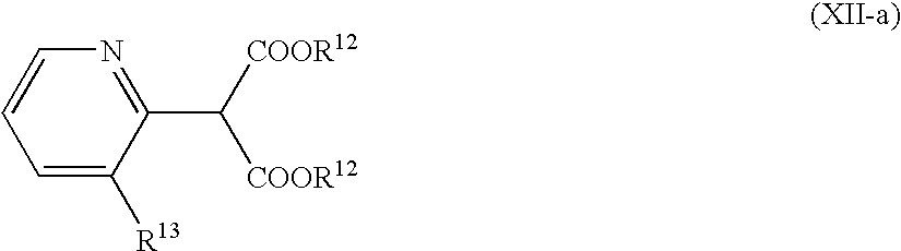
C1=CN=C(C([COOR12])[COOR12])C([R13])=C1
